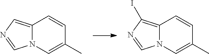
C12=CN=CN1C=C(C)C=C2.C12=C(I)N=CN1C=C(C)C=C2
